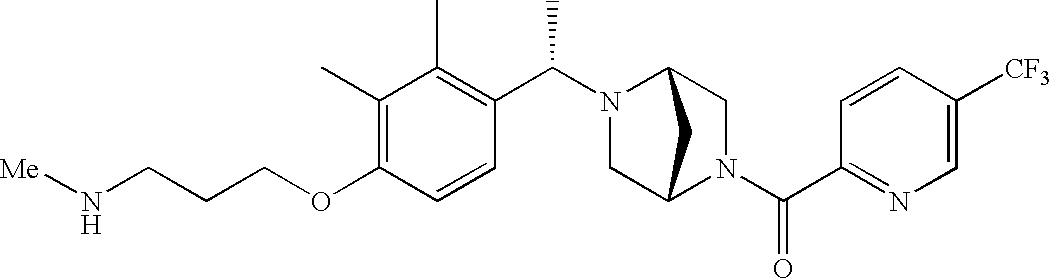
C(OC1=C(C)C(C)=C(C(N2C3CN(C(C4=NC=C([CF3])C=C4)=O)C(C2)C3)C)C=C1)CCN[Me]
